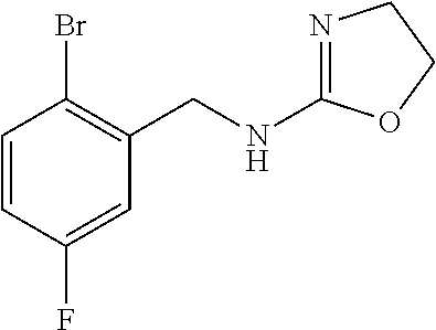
C1=CC(F)=CC(CNC2=NCCO2)=C1Br
